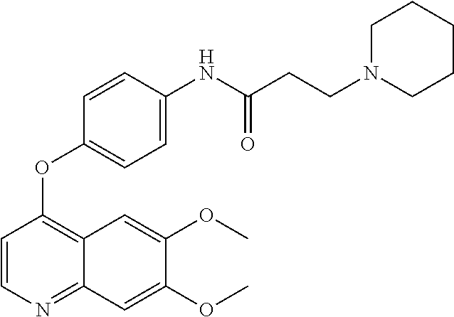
C1=CN=C2C(=C1OC1=CC=C(NC(CCN3CCCCC3)=O)C=C1)C=C(OC)C(OC)=C2
